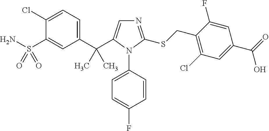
C1(C(C)(C)C2=CN=C(SCC3=C(Cl)C=C(C(=O)O)C=C3F)N2C2=CC=C(F)C=C2)=CC=C(Cl)C(S(N)(=O)=O)=C1
